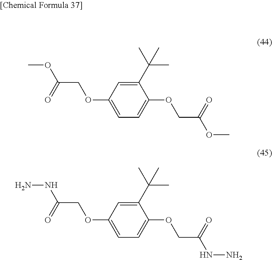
C1(C(C)(C)C)=CC(OCC(OC)=O)=CC=C1OCC(OC)=O.C1(C(C)(C)C)=CC(OCC(NN)=O)=CC=C1OCC(NN)=O
